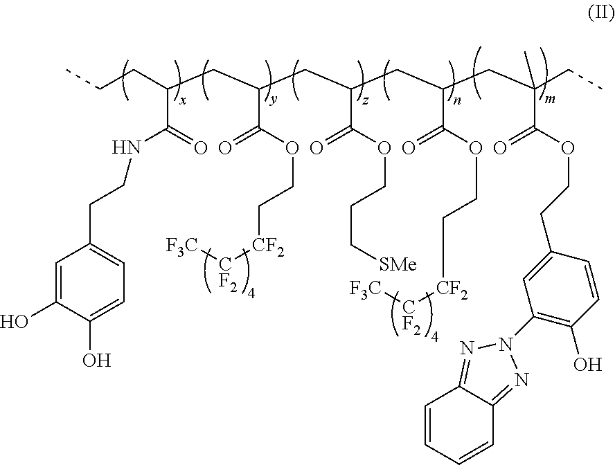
CCCC(CC(CC(CC(CC(CC)(C)C(OCCC1=CC(N2N=C3C=CC=CC3=N2)=C(O)C=C1)=O)C(OCC[CF2][CF2][F3C])=O)C(OCCC[SMe])=O)C(OCC[CF2][CF2][F3C])=O)C(=O)NCCC1=CC=C(O)C(O)=C1
